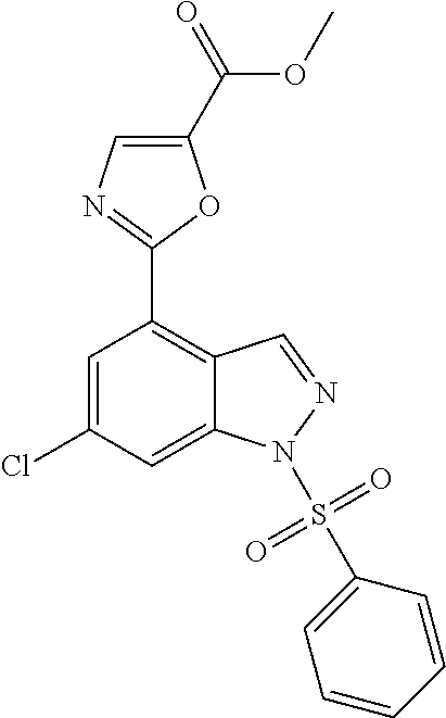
C1(C(OC)=O)=CN=C(C2=C3C(=CC(Cl)=C2)N(S(=O)(=O)C2=CC=CC=C2)N=C3)O1
